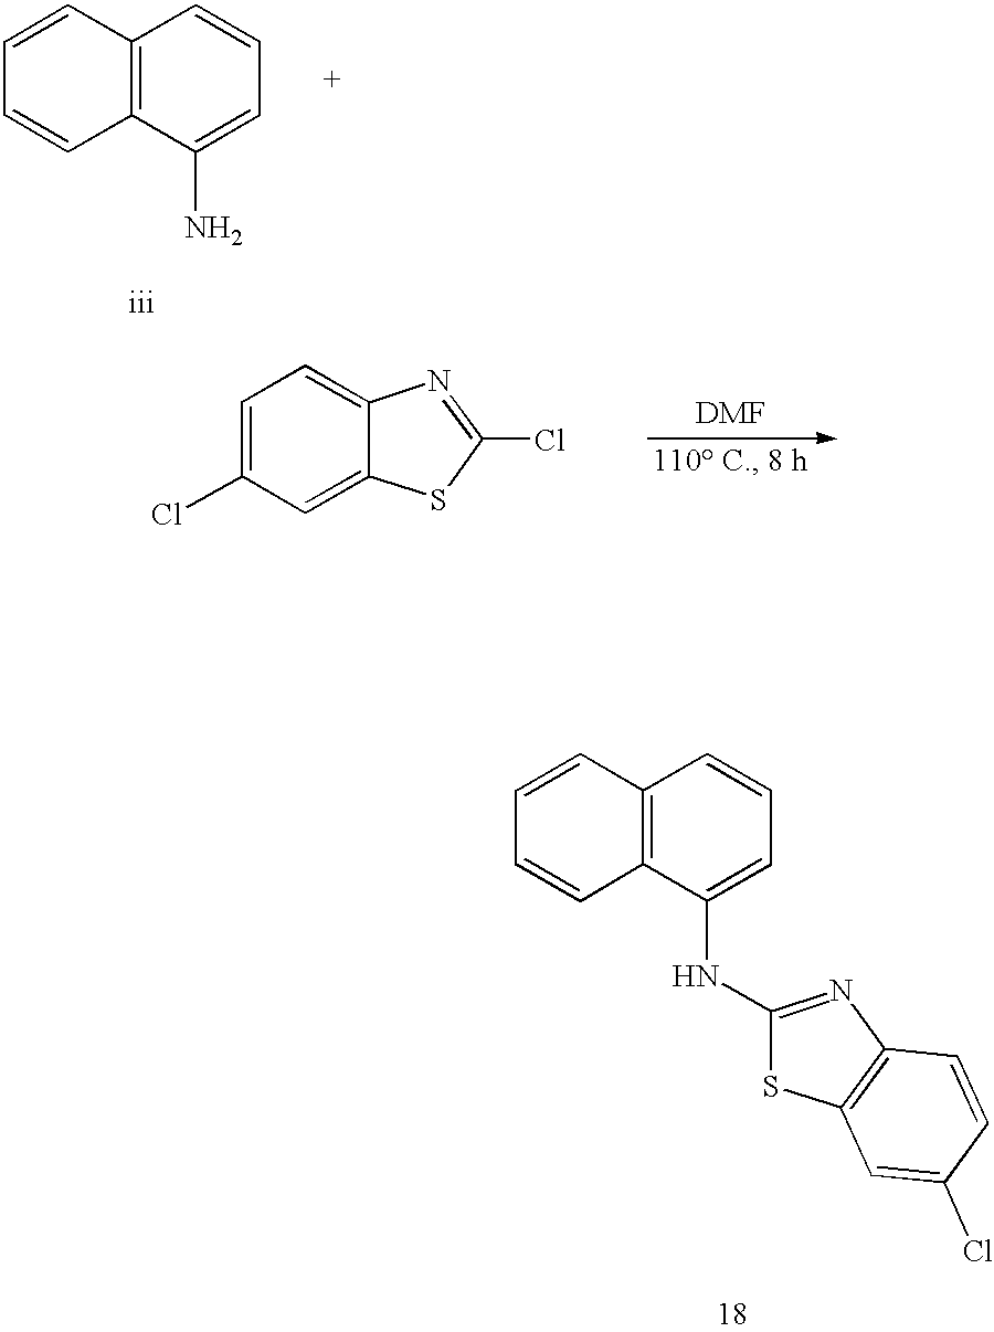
C12=C(C(NC3=NC4=C(S3)C=C(Cl)C=C4)=CC=C1)C=CC=C2.C12=C(C(N)=CC=C1)C=CC=C2.C1=C(Cl)C=C2C(=C1)N=C(Cl)S2.[DMF]
